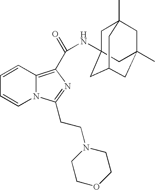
C1=CC2=C(C(NC34CC5(C)CC(C)(CC(C3)C5)C4)=O)N=C(CCN3CCOCC3)N2C=C1
